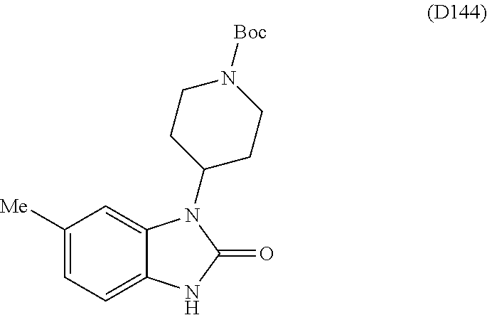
C1([Me])=CC=C2C(=C1)N(C1CCN([Boc])CC1)C(=O)N2
